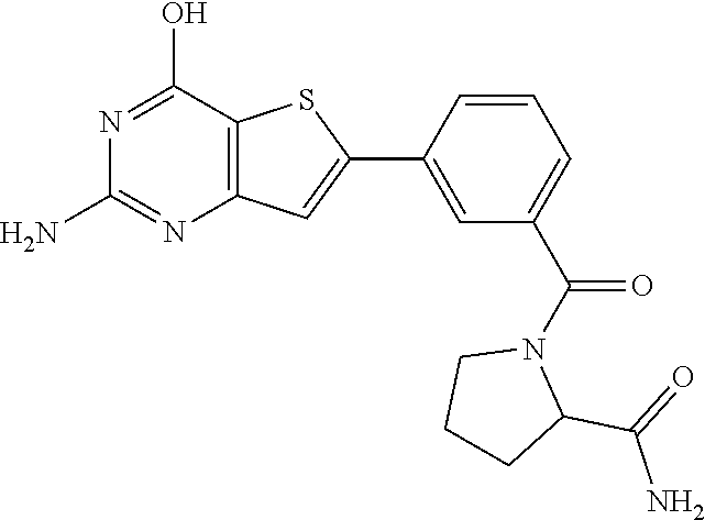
NC1=NC2=C(C(O)=N1)SC(C1=CC(C(N3CCCC3C(N)=O)=O)=CC=C1)=C2
